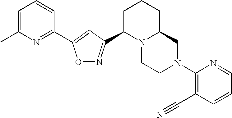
O1N=C(C2N3C(CCC2)CN(C2=C(C#N)C=CC=N2)CC3)C=C1C1=NC(C)=CC=C1
